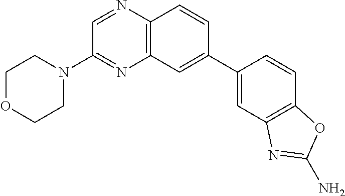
N1=C(N2CCOCC2)C=NC2=C1C=C(C1=CC3=C(C=C1)OC(N)=N3)C=C2
